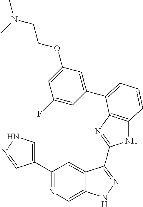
C1(C2=NC=C3C(=C2)C(C2=NC4=C(N2)C=CC=C4C2=CC(OCCN(C)C)=CC(F)=C2)=NN3)=CNN=C1
